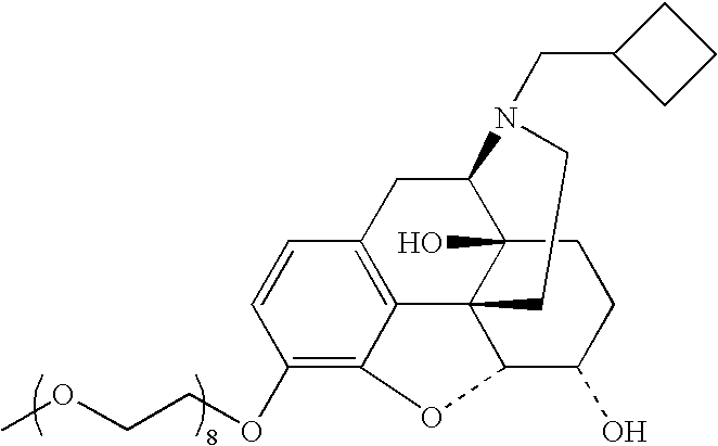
COCCOC1=C2C3=C(C=C1)CC1C4(O)C3(C(C(O)CC4)O2)CCN1CC1CCC1
